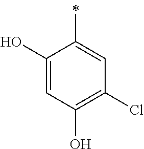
C1(O)=CC(O)=C(Cl)C=C1C
